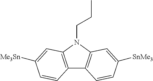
C12=C(N(CCC)C3=C1C=CC([SnMe3])=C3)C=C([Me3Sn])C=C2
